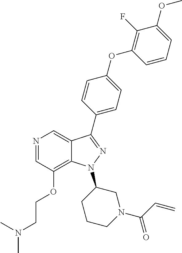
N1=CC(OCCN(C)C)=C2C(=C1)C(C1=CC=C(OC3=C(F)C(OC)=CC=C3)C=C1)=NN2C1CCCN(C(=O)C=C)C1
